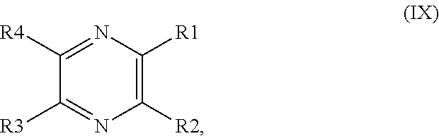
N1=C([R4])C([R3])=NC([R2])=C1[R1]
